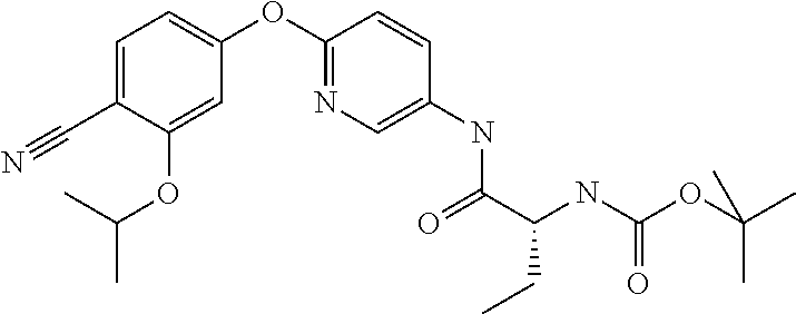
C1=C(C#N)C(OC(C)C)=CC(OC2=NC=C(NC(C(NC(OC(C)(C)C)=O)CC)=O)C=C2)=C1
